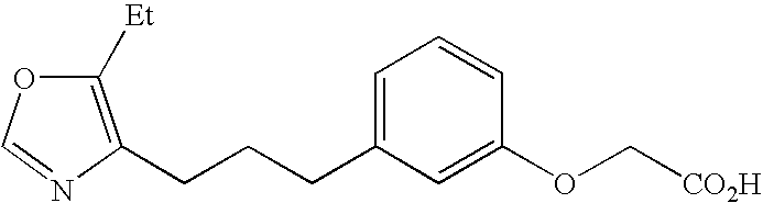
C1([Et])=C(CCCC2=CC=CC(OC[CO2H])=C2)N=CO1
